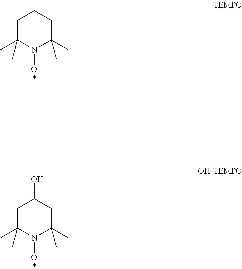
C1C(C)(C)N(O)C(C)(C)CC1.C1C(C)(C)N(O)C(C)(C)CC1O
